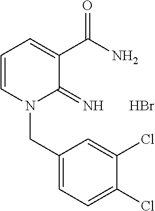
C1=CN(CC2=CC=C(Cl)C(Cl)=C2)C(=N)C(C(N)=O)=C1.Br
